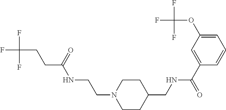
C(C(=O)NCCN1CCC(CNC(C2=CC(OC(F)(F)F)=CC=C2)=O)CC1)CC(F)(F)F
